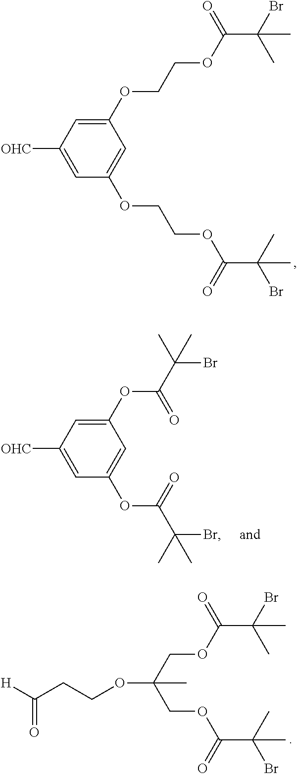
C1([OHC])=CC(OC(C(C)(Br)C)=O)=CC(OC(C(C)(Br)C)=O)=C1.[H]C(CCOC(COC(C(C)(Br)C)=O)(COC(C(Br)(C)C)=O)C)=O.C1([OHC])=CC(OCCOC(C(C)(Br)C)=O)=CC(OCCOC(C(Br)(C)C)=O)=C1
